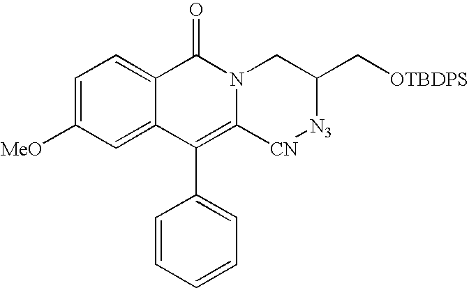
C1=C([MeO])C=C2C(=C1)C(=O)N1C(=C2C2=CC=CC=C2)[CN][N3]C(C[OTBDPS])C1
